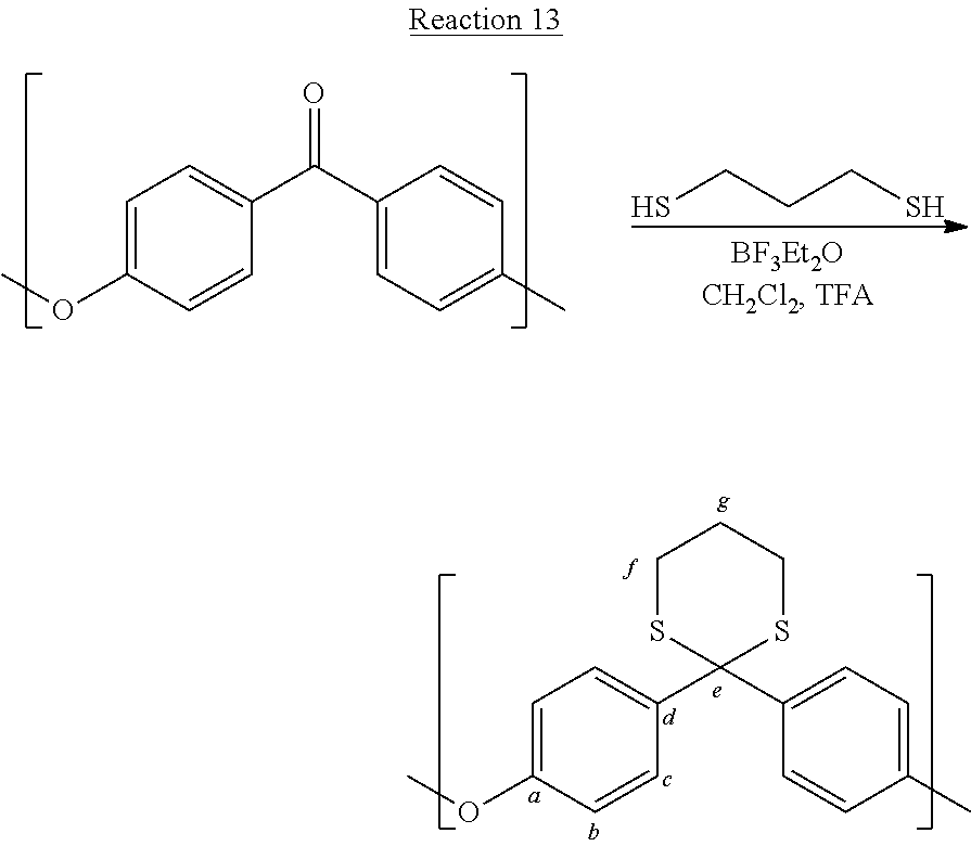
COC1=CC=C(C(C2=CC=C(C)C=C2)=O)C=C1.C(CCS)S.COC1=CC=C(C2(C3=CC=C(C)C=C3)SCCCS2)C=C1
